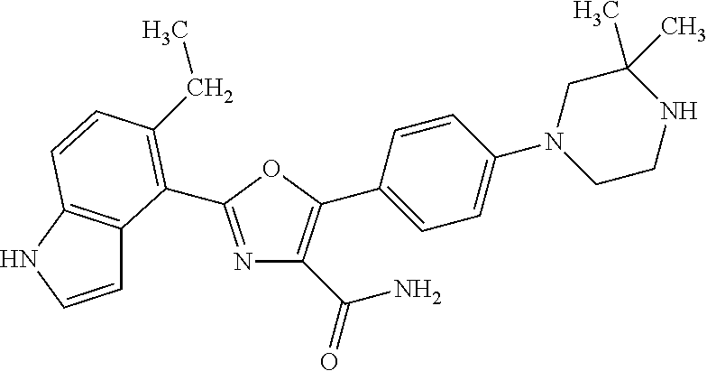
C1=CNC2=C1C(C1=NC(C(=O)N)=C(C3=CC=C(N4CCNC(C)(C)C4)C=C3)O1)=C(CC)C=C2
